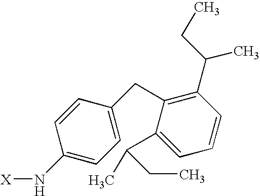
C1=CC(N[X])=CC=C1CC1=C(C(CC)C)C=CC=C1C(C)CC
